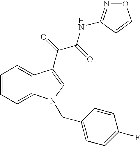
C1=C2C(=CC=C1)C(C(C(NC1=NOC=C1)=O)=O)=CN2CC1=CC=C(F)C=C1
